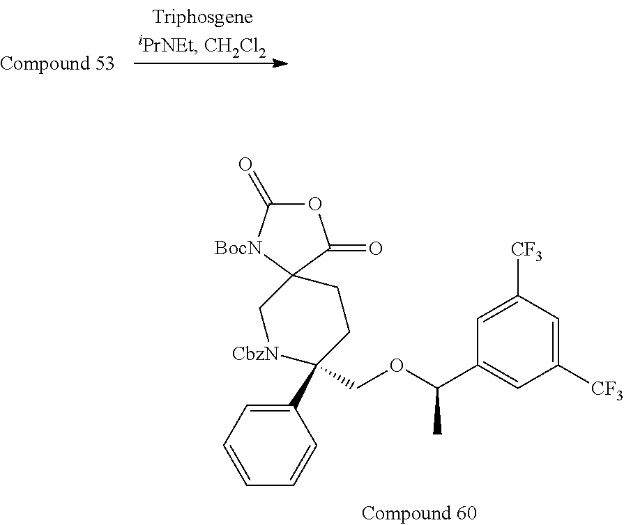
C1([CF3])=CC([CF3])=CC(C(OCC2(C3=CC=CC=C3)CCC3(C[CbzN]2)[BocN]C(=O)OC3=O)C)=C1
